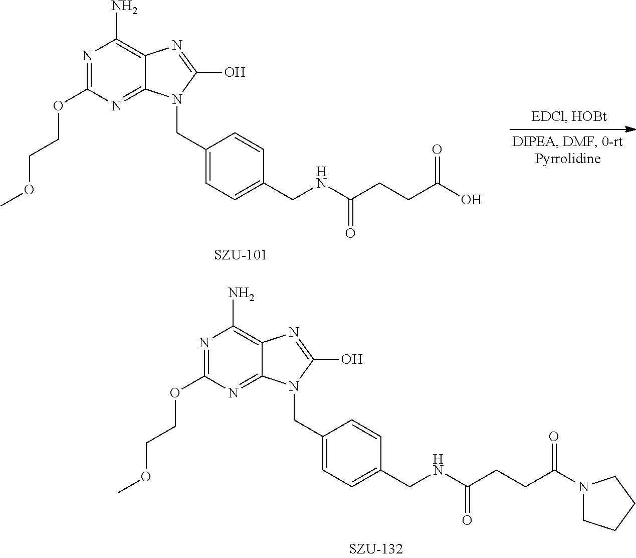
N1=C(OCCOC)N=C2C(=C1N)N=C(O)N2CC1=CC=C(CNC(CCC(O)=O)=O)C=C1.N1=C(OCCOC)N=C2C(=C1N)N=C(O)N2CC1=CC=C(CNC(CCC(N2CCCC2)=O)=O)C=C1
